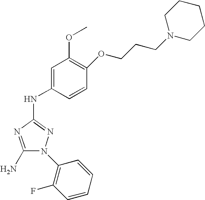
C1(N)=NC(NC2=CC(OC)=C(OCCCN3CCCCC3)C=C2)=NN1C1=C(F)C=CC=C1
